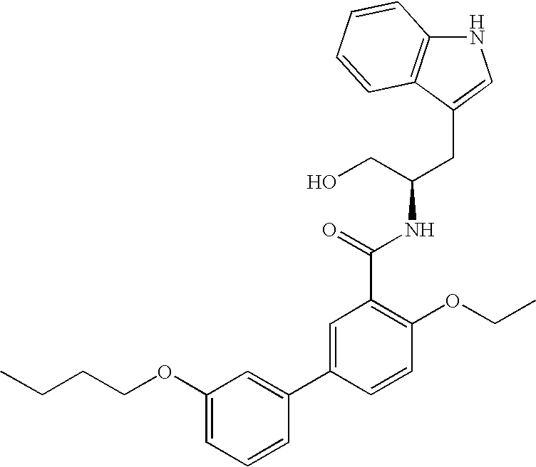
C1(C(=O)NC(CC2=CNC3=C2C=CC=C3)CO)=C(OCC)C=CC(C2=CC(OCCCC)=CC=C2)=C1
